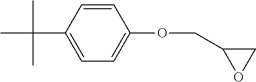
CC(C)(C1=CC=C(OCC2OC2)C=C1)C
